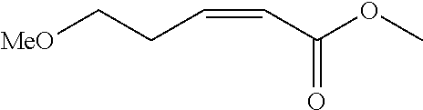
C(=CC(OC)=O)CC[MeO]
